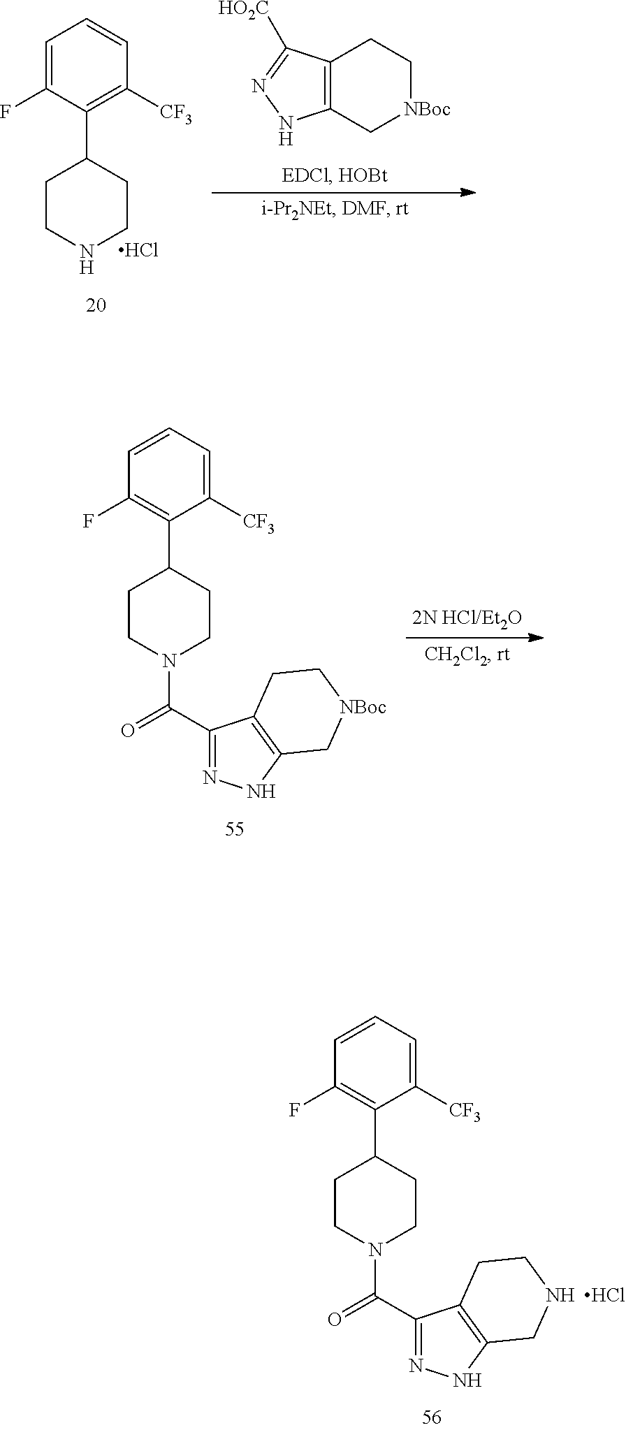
C1=CC=C([CF3])C(C2CCN(C(C3=NNC4=C3CCNC4)=O)CC2)=C1F.Cl.C12=C(C[NBoc]CC1)NN=C2[HO2C].C1=C(F)C(C2CCNCC2)=C([CF3])C=C1.Cl.C1=CC=C([CF3])C(C2CCN(C(C3=NNC4=C3CC[NBoc]C4)=O)CC2)=C1F
